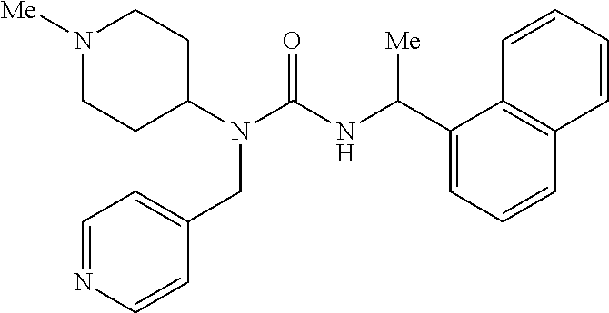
N1([Me])CCC(N(C(=O)NC(C2=CC=CC3=C2C=CC=C3)[Me])CC2=CC=NC=C2)CC1
